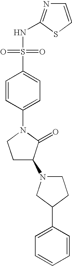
C1=CC(N2CCC(N3CCC(C4=CC=CC=C4)C3)C2=O)=CC=C1S(NC1=NC=CS1)(=O)=O
